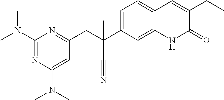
C(C1=NC(N(C)C)=NC(N(C)C)=C1)C(C1=CC=C2C(=C1)NC(=O)C(CC)=C2)(C)C#N
